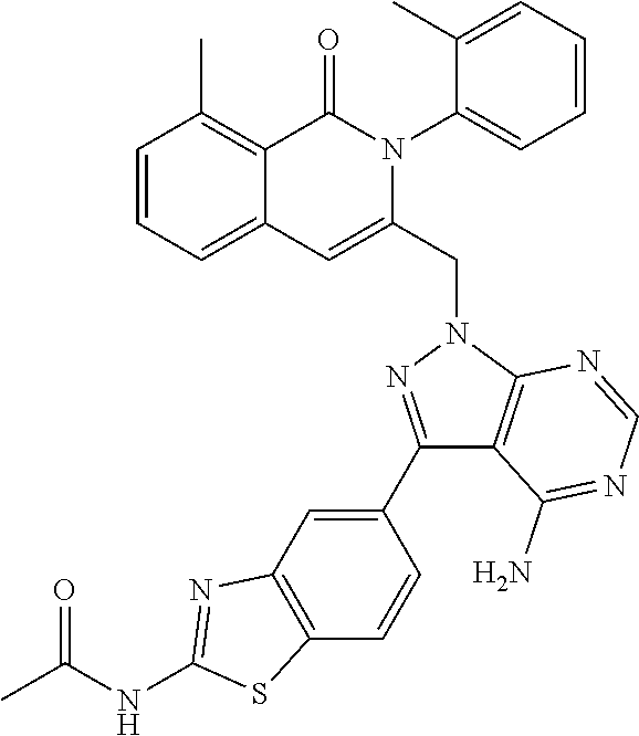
C1=CC=C2C(=C1C)C(=O)N(C1=CC=CC=C1C)C(CN1N=C(C3=CC4=C(C=C3)SC(NC(C)=O)=N4)C3=C1N=CN=C3N)=C2
